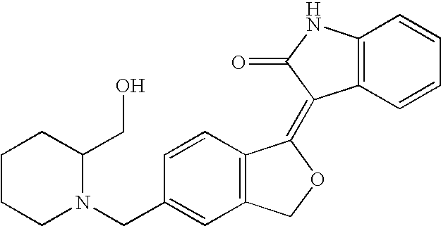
C1=CC(CN2C(CO)CCCC2)=CC2=C1C(=C1C3=C(C=CC=C3)NC1=O)OC2
